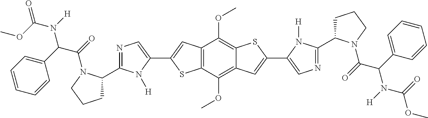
C1(C2CCCN2C(=O)C(C2=CC=CC=C2)N(C(=O)OC)[H])=NC=C(C2=CC3=C(C(OC)=C4C(=C3OC)SC(C3=CN=C(C5CCCN5C(=O)C(C5=CC=CC=C5)N(C(OC)=O)[H])N3[H])=C4)S2)N1[H]
